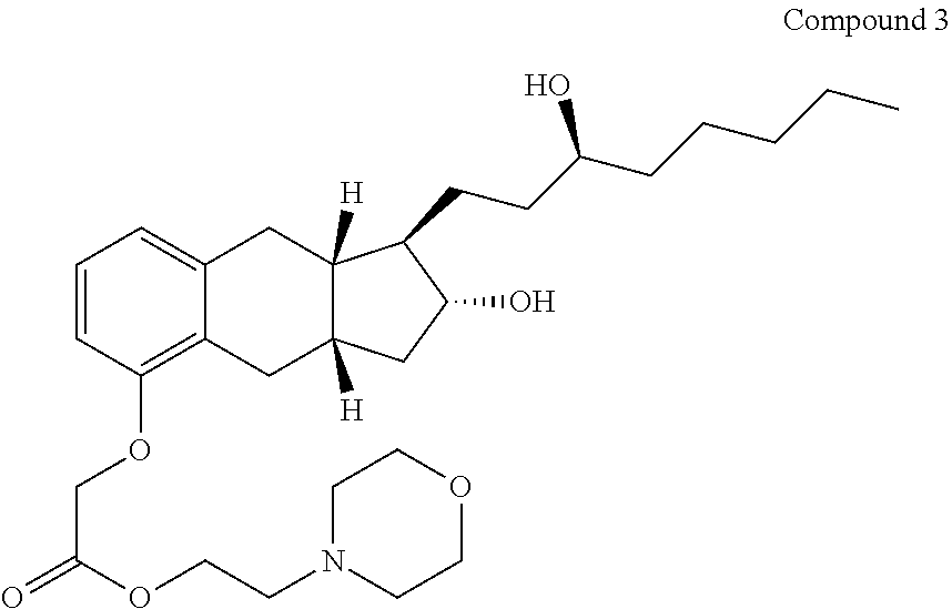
C1=CC(OCC(=O)OCCN2CCOCC2)=C2C(=C1)CC1([H])C([H])(C2)CC(O)C1CCC(CCCCC)O
